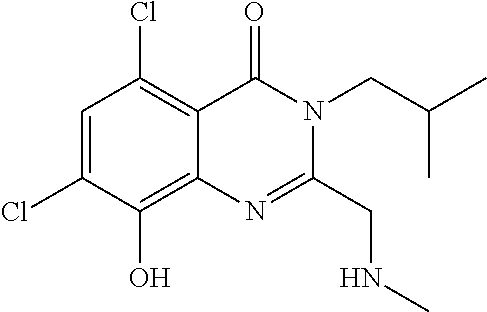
C1=C(Cl)C(O)=C2C(=C1Cl)C(=O)N(CC(C)C)C(CNC)=N2
